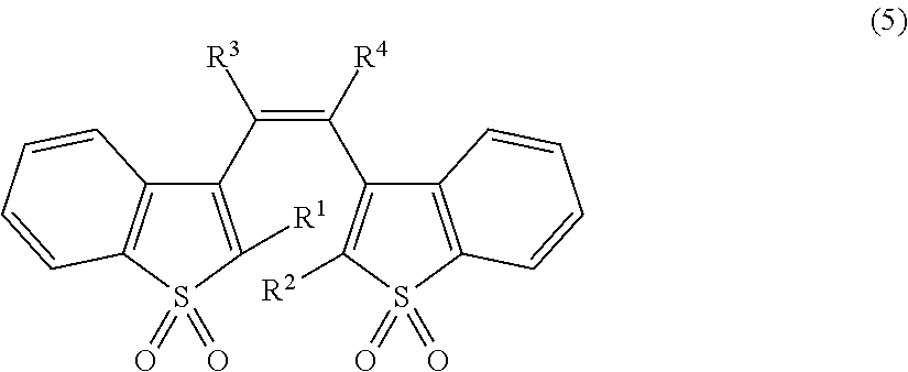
C(=C([R4])C1=C([R2])S(=O)(=O)C2=C1C=CC=C2)([R3])C1=C([R1])S(=O)(=O)C2=C1C=CC=C2
